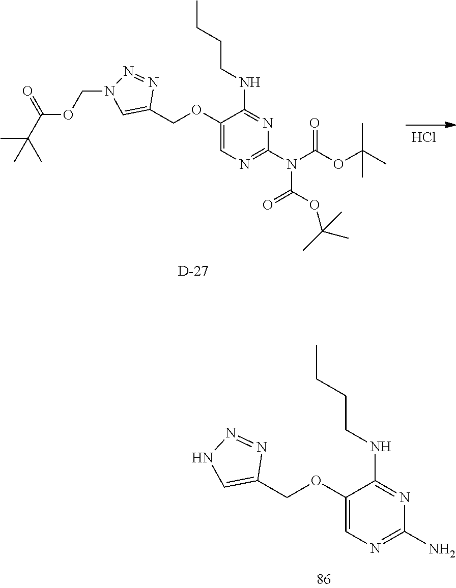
C1(OCC2=CNN=N2)=CN=C(N)N=C1NCCCC.Cl.C1(OCC2=CN(COC(C(C)(C)C)=O)N=N2)=CN=C(N(C(OC(C)(C)C)=O)C(=O)OC(C)(C)C)N=C1NCCCC.[D]
